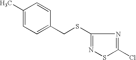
C1(SCC2=CC=C(C)C=C2)=NSC(Cl)=N1
